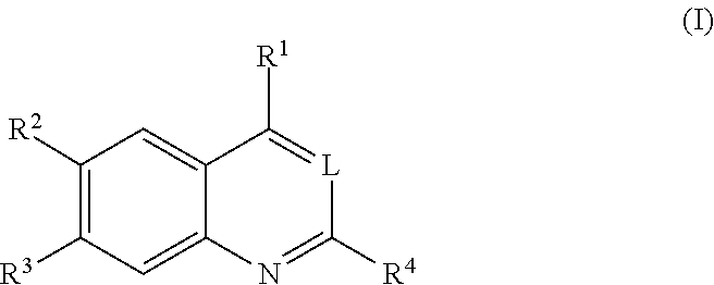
C1([R2])=C([R3])C=C2C(=C1)C([R1])=[L]C([R4])=N2
